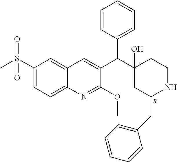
C1(S(C)(=O)=O)=CC=C2C(=C1)C=C(C(C1(O)CC(CC3=CC=CC=C3)NCC1)C1=CC=CC=C1)C(OC)=N2.[R]
